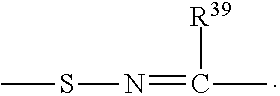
N(=C(C)[R39])SC
